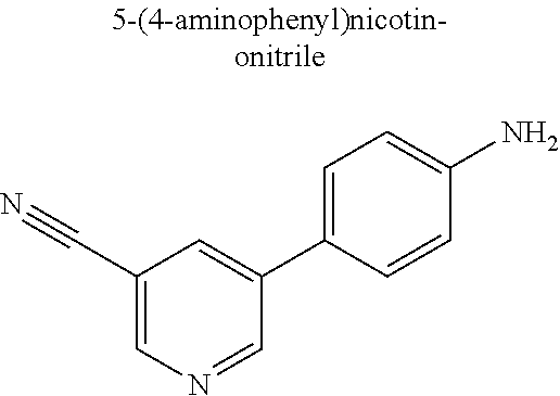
C(C1=CN=CC(C2=CC=C(N)C=C2)=C1)#N
